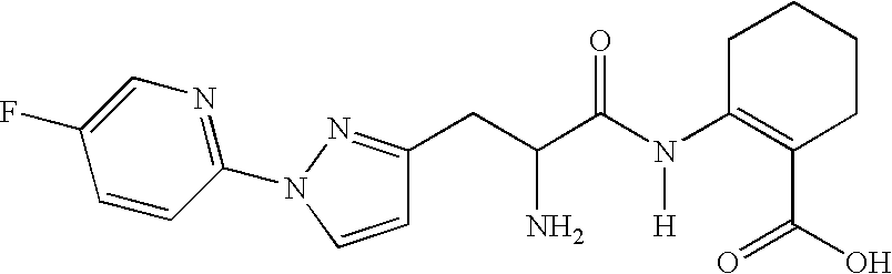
C(C(C(N(C1=C(C(=O)O)CCCC1)[H])=O)N)C1=NN(C2=NC=C(F)C=C2)C=C1
